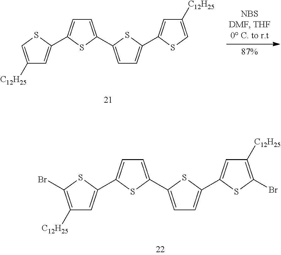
C1([C12H25])=CSC(C2=CC=C(C3=CC=C(C4=CC([C12H25])=CS4)S3)S2)=C1.C1([C12H25])=C(Br)SC(C2=CC=C(C3=CC=C(C4=CC([C12H25])=C(Br)S4)S3)S2)=C1
